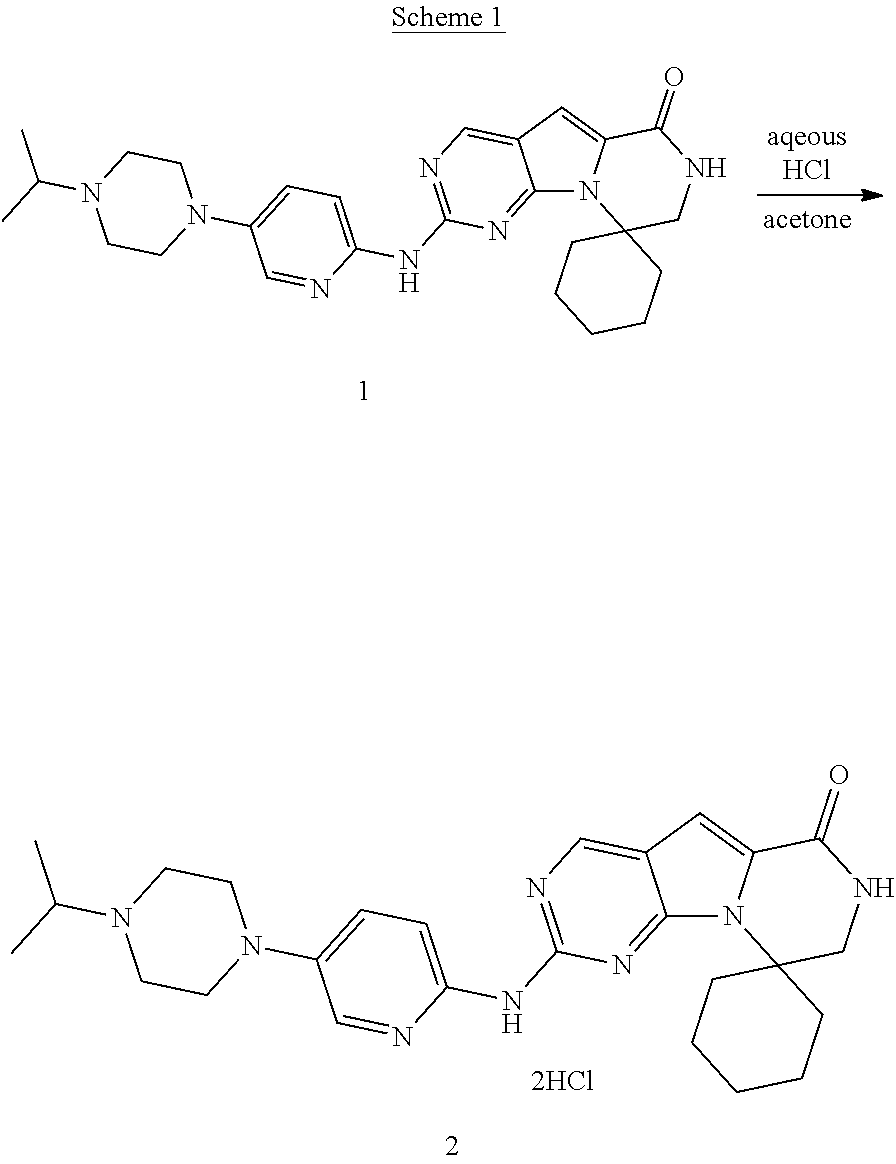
C12=NC(NC3=CC=C(N4CCN(C(C)C)CC4)C=N3)=NC=C1C=C1N2C2(CNC1=O)CCCCC2.C12=NC(NC3=CC=C(N4CCN(C(C)C)CC4)C=N3)=NC=C1C=C1N2C2(CNC1=O)CCCCC2
